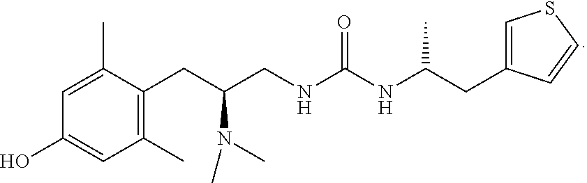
C1(C)=C(CC(N(C)C)CNC(=O)NC(CC2=CSC=C2)C)C(C)=CC(O)=C1
